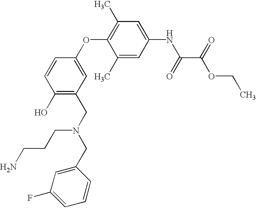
C1=CC(O)=C(CN(CCCN)CC2=CC(F)=CC=C2)C=C1OC1=C(C)C=C(NC(C(OCC)=O)=O)C=C1C
